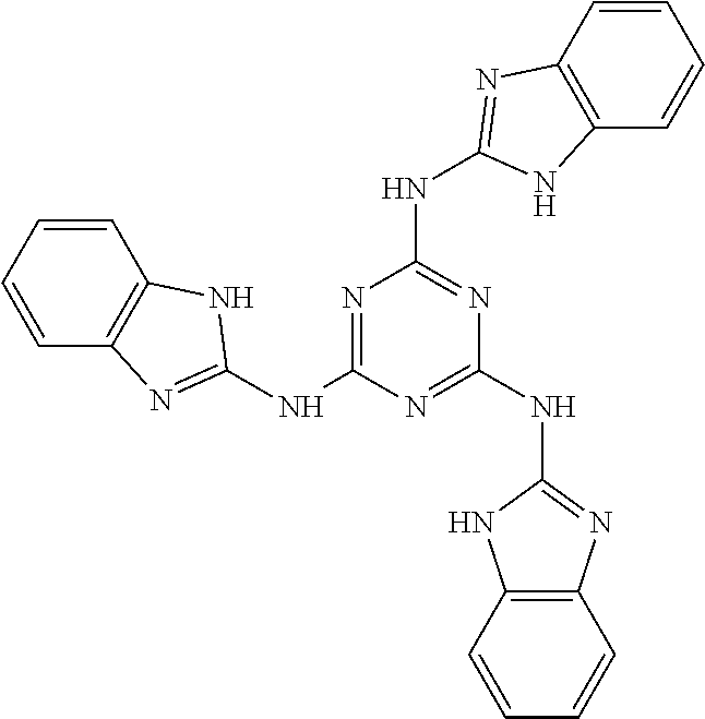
N(C1=NC(NC2=NC3=C(C=CC=C3)N2)=NC(NC2=NC3=C(N2)C=CC=C3)=N1)C1=NC2=C(C=CC=C2)N1
